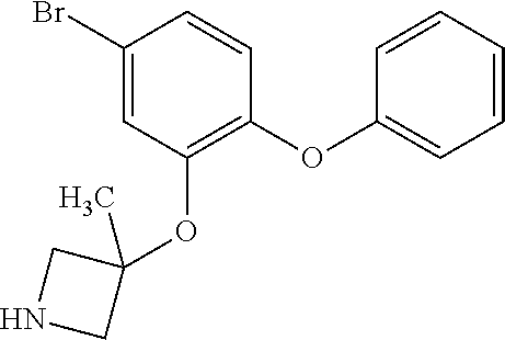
C1(OC2=C(OC3(C)CNC3)C=C(Br)C=C2)=CC=CC=C1
